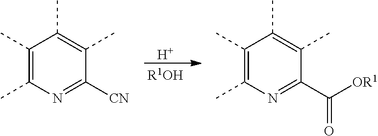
[H].[R1OH].C1(C)=C(C)N=C([CN])C(C)=C1C.C1(C)=C(C)N=C(C([OR1])=O)C(C)=C1C
